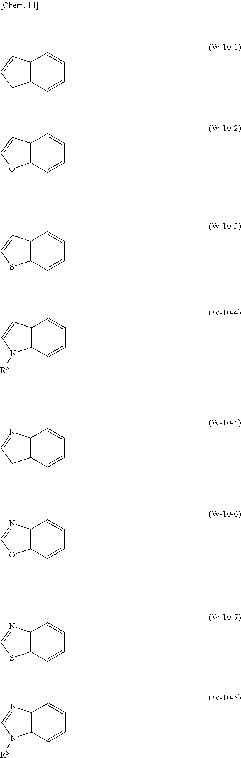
C12=C(C=CC=C1)CC=C2.C12=C(C=CC=C1)OC=C2.C12=C(C=CC=C1)SC=C2.C12=C(C=CC=C1)N([R3])C=C2.C12=C(C=CC=C1)CC=N2.C12=C(C=CC=C1)OC=N2.C12=C(C=CC=C1)SC=N2.C12=C(C=CC=C1)N([R3])C=N2
